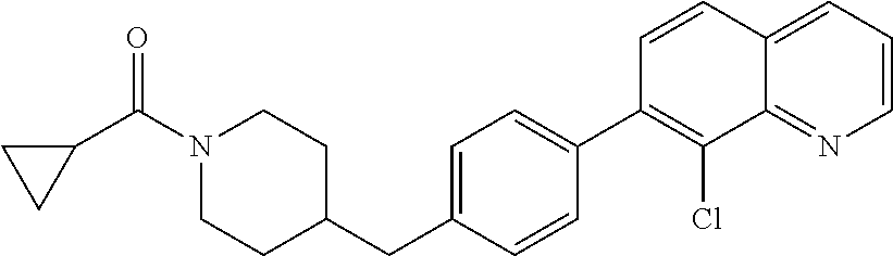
N1(C(C2CC2)=O)CCC(CC2=CC=C(C3=C(Cl)C4=NC=CC=C4C=C3)C=C2)CC1
